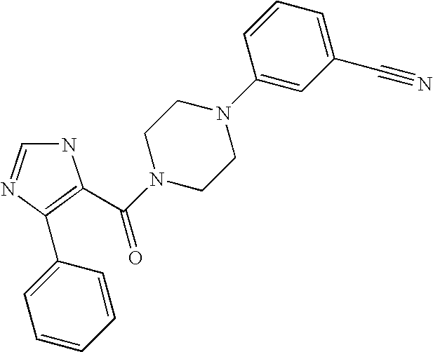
N1C=NC(C2=CC=CC=C2)=C1C(N1CCN(C2=CC(C#N)=CC=C2)CC1)=O
